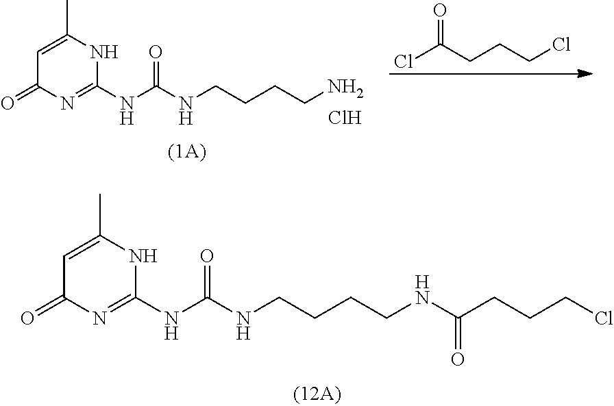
C1=C(C)NC(NC(NCCCCNC(CCCCl)=O)=O)=NC1=O.C1=C(C)NC(NC(NCCCCN)=O)=NC1=O.Cl.ClC(CCCCl)=O
